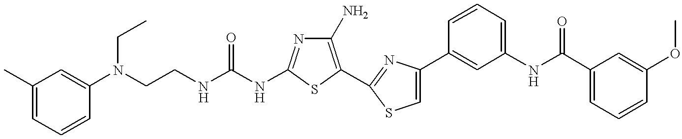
C(NC1=NC(N)=C(C2=NC(C3=CC(NC(C4=CC=CC(OC)=C4)=O)=CC=C3)=CS2)S1)(NCCN(CC)C1=CC(C)=CC=C1)=O
